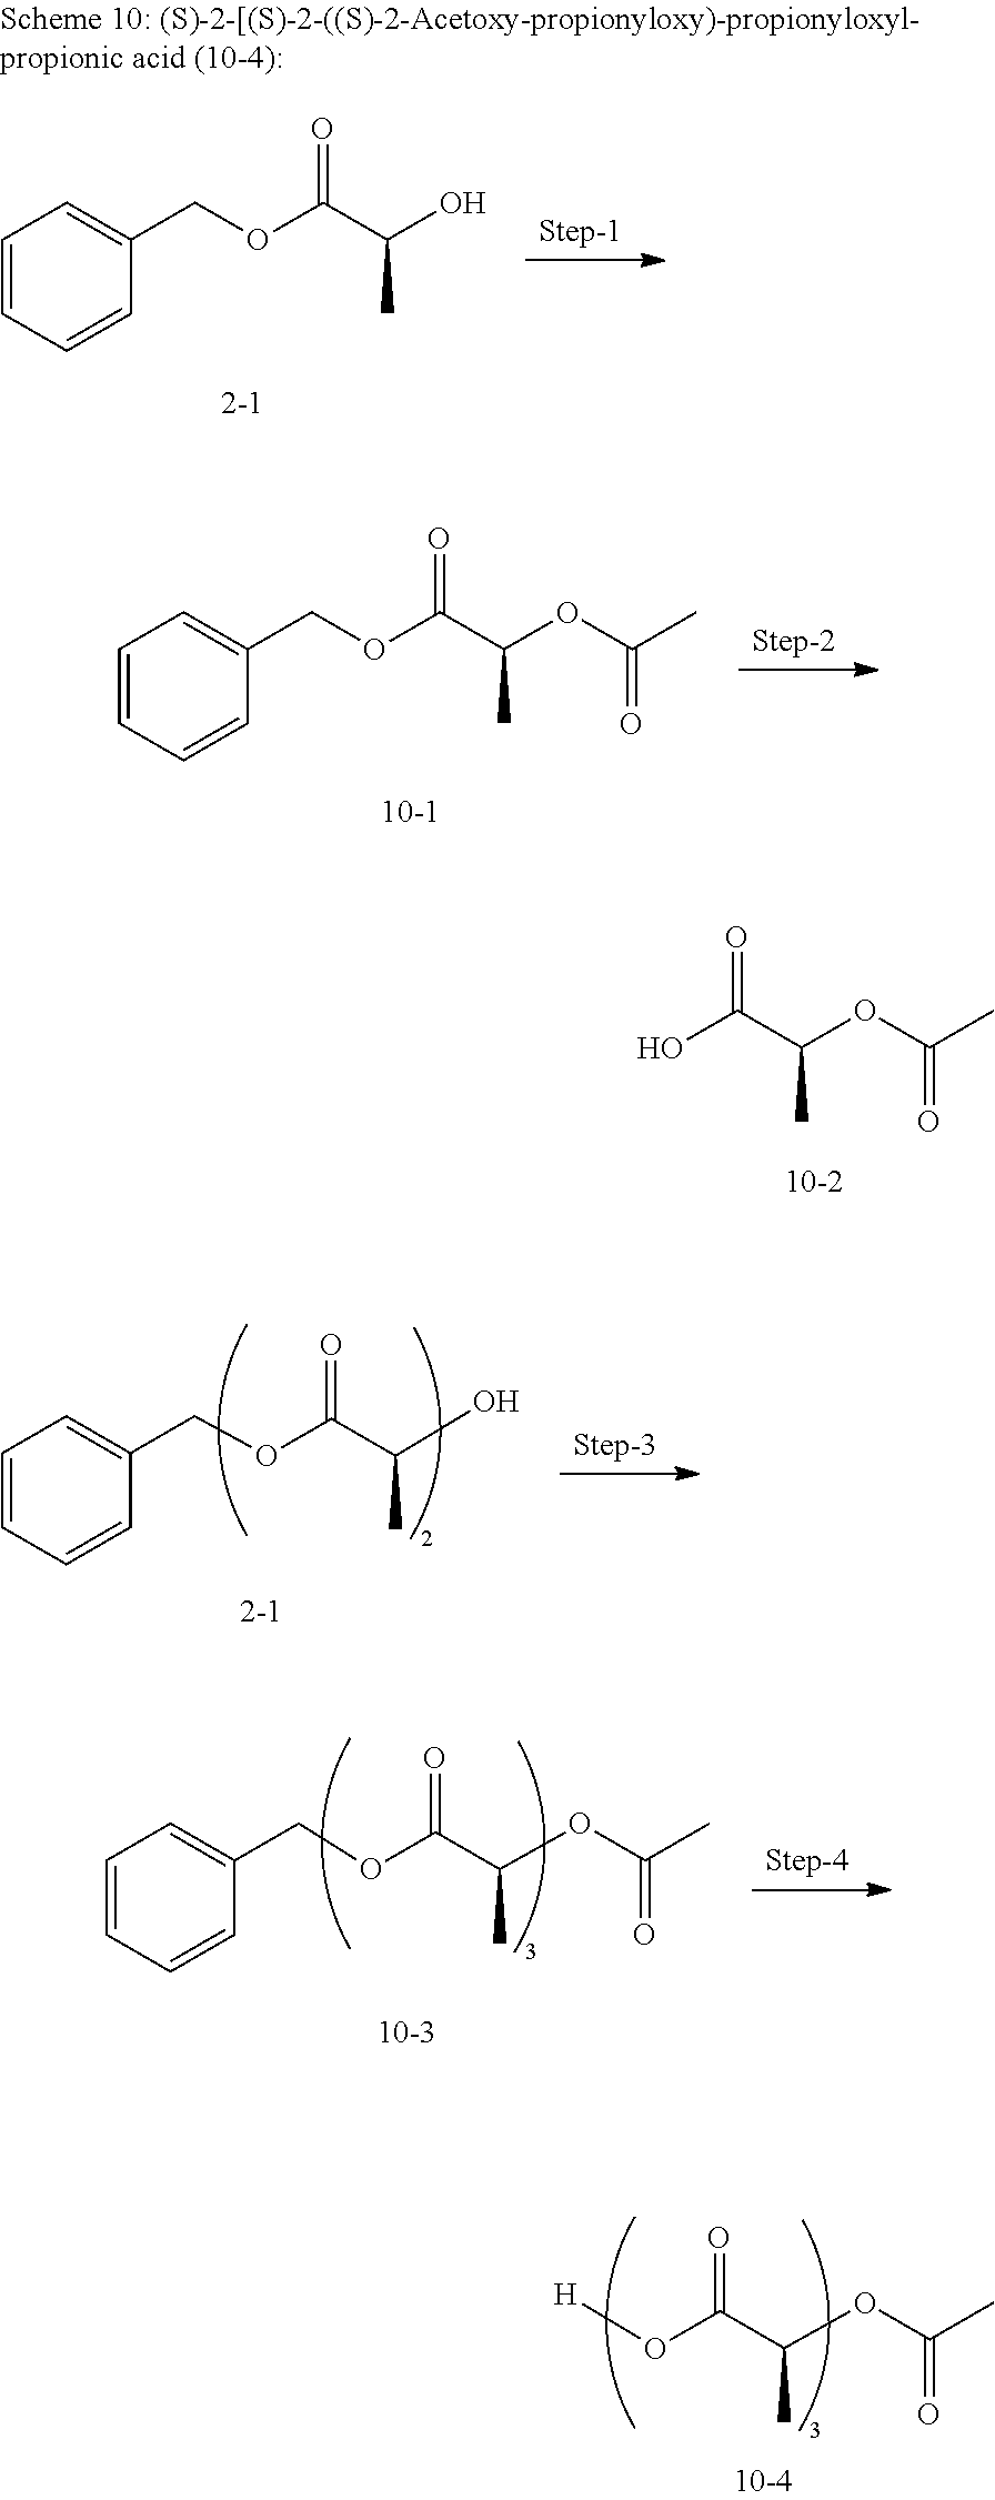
C1=CC=CC(COC(C(OC(C)=O)C)=O)=C1.OC(C(OC(C)=O)C)=O.C1=CC=CC(COC(C(OC(C)=O)C)=O)=C1.C1=CC=CC(COC(C(O)C)=O)=C1.[H]OC(C(OC(C)=O)C)=O.C1=CC=CC(COC(C(O)C)=O)=C1
